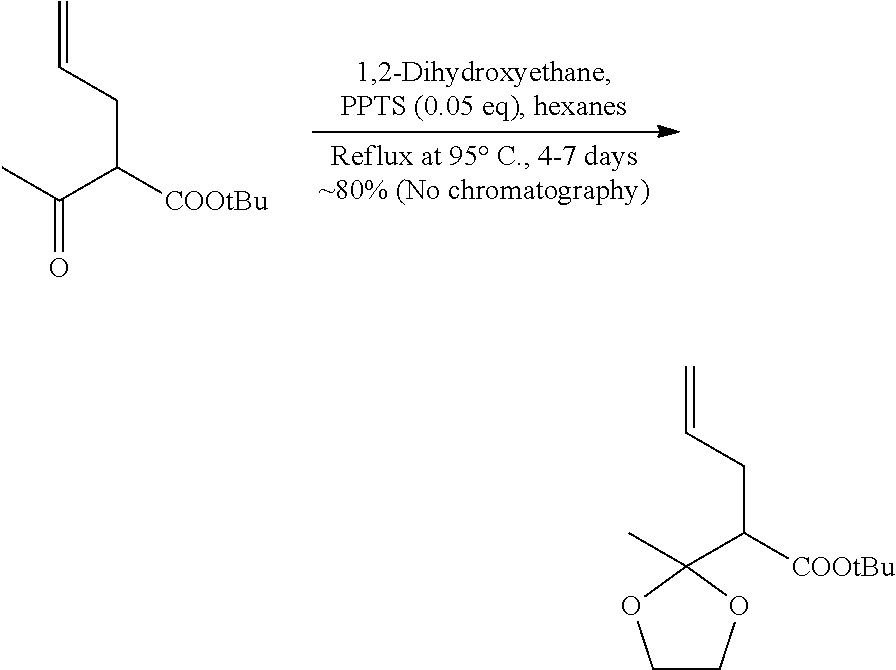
CC(C(CC=C)[COOtBu])=O.CC1(C(CC=C)[COOtBu])OCCO1
